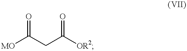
[MO]C(CC([OR2])=O)=O
